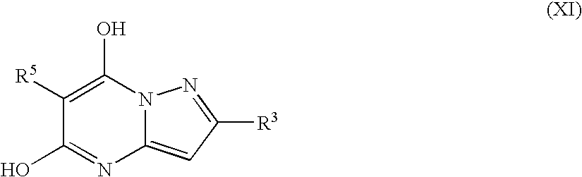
C1([R5])=C(O)N2C(=CC([R3])=N2)N=C1O
